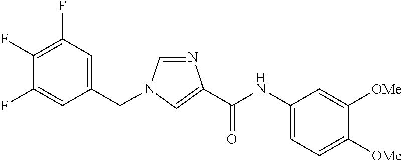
C1=NC(C(NC2=CC=C([OMe])C([OMe])=C2)=O)=CN1CC1=CC(F)=C(F)C(F)=C1
